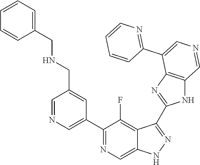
C1(C2=CN=CC(CNCC3=CC=CC=C3)=C2)=NC=C2C(=C1F)C(C1=NC3=C(N1)C=NC=C3C1=NC=CC=C1)=NN2
